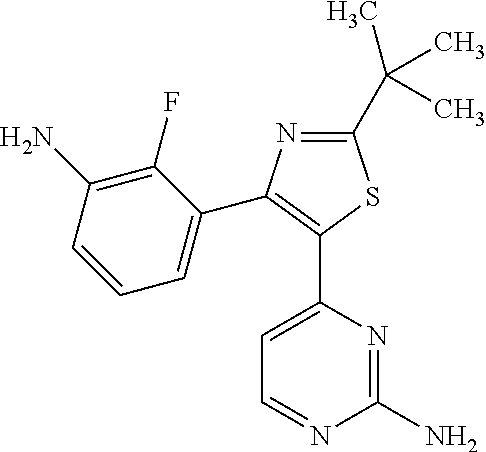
C1(C(C)(C)C)=NC(C2=CC=CC(N)=C2F)=C(C2=CC=NC(N)=N2)S1
